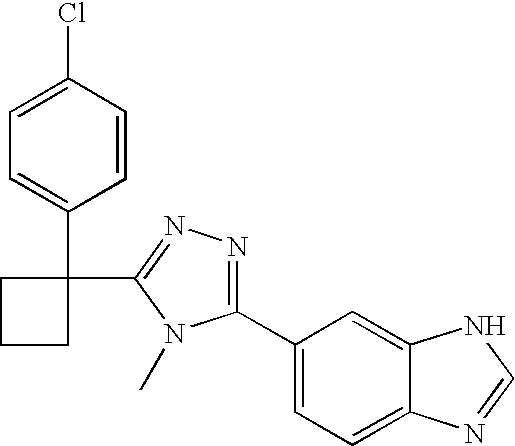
C1=C(Cl)C=CC(C2(C3=NN=C(C4=CC=C5C(=C4)NC=N5)N3C)CCC2)=C1
